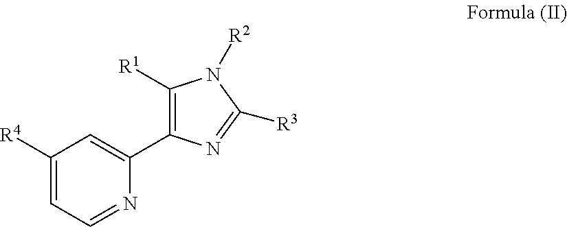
C1([R1])=C(C2=CC([R4])=CC=N2)N=C([R3])N1[R2]
